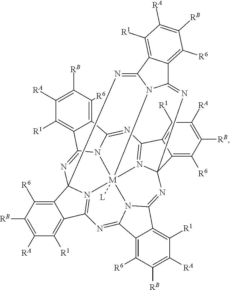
C12=C([R6])C([RB])=C([RA])C([R1])=C1C1=N3C24N=C2C5=C([R1])C([RA])=C([RB])C([R6])=C5C5=NC6=N7C8(C9=C([R6])C([RB])=C([RA])C([R1])=C96)N=C6C9=C([R1])C([RA])=C([RB])C([R6])=C9C(=N1)N6[M]37([L])(N25)N1C(=N8)C2=C([R6])C([RB])=C([RA])C([R1])=C2C1=N4
